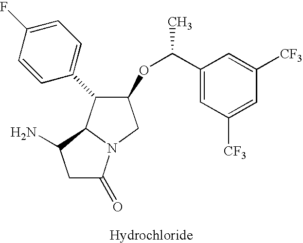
C1C(=O)N2C(C1N)C(C1=CC=C(F)C=C1)C(OC(C1=CC([CF3])=CC([CF3])=C1)C)C2
